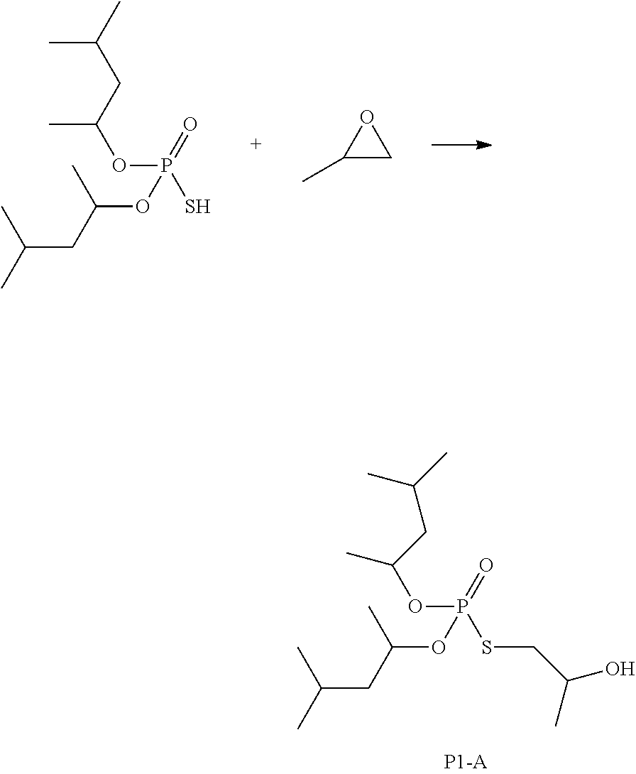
O(P(=O)(S)OC(CC(C)C)C)C(C)CC(C)C.C1(C)CO1.O(P(=O)(SCC(O)C)OC(CC(C)C)C)C(C)CC(C)C
